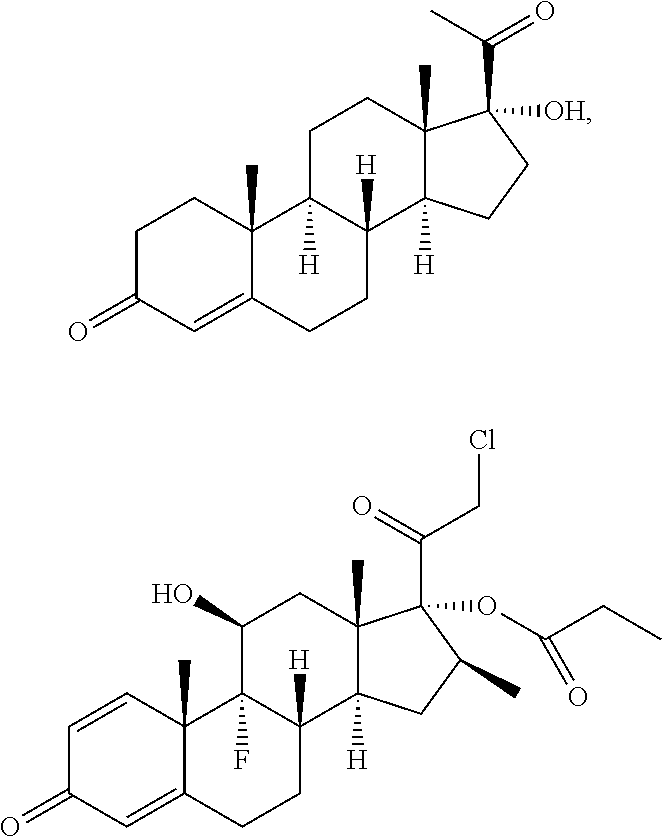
C1CC2([H])C([H])(CCC3(C)C2([H])CCC3(C(=O)C)[OH])C2(C)C1=CC(=O)CC2.C1CC2([H])C(F)(C(O)CC3(C)C2([H])CC(C)C3(C(CCl)=O)OC(CC)=O)C2(C)C1=CC(=O)C=C2
